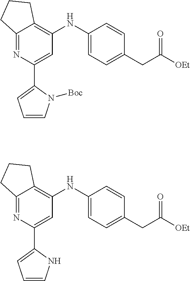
C(C([OEt])=O)C1=CC=C(NC2=C3C(=NC(C4=CC=CN4[Boc])=C2)CCC3)C=C1.C(C([OEt])=O)C1=CC=C(NC2=C3C(=NC(C4=CC=CN4)=C2)CCC3)C=C1
